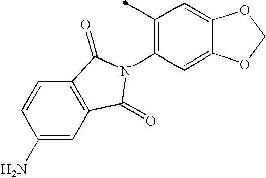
C1(N)=CC2=C(C=C1)C(=O)N(C1=C(C)C=C3C(=C1)OCO3)C2=O
